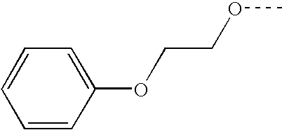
C1=CC=CC(OCCOC)=C1
